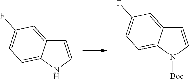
C1=CNC2=CC=C(F)C=C12.C1=CN([Boc])C2=CC=C(F)C=C12
